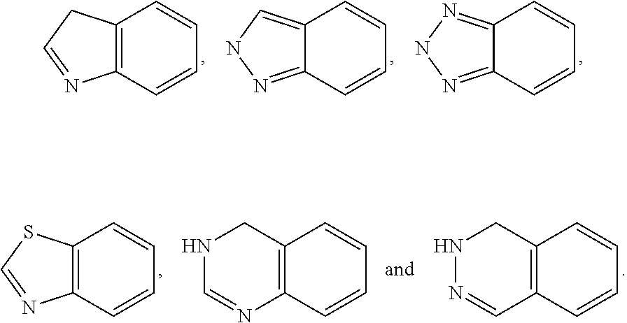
C12=C(C=CC=C1)N=CC2.C12=CNN=C1C=CC=C2.C12=NNN=C1C=CC=C2.C12=C(C=CC=C1)N=CS2.C12=C(C=CC=C1)C=NNC2.C12=C(C=CC=C1)N=CNC2
